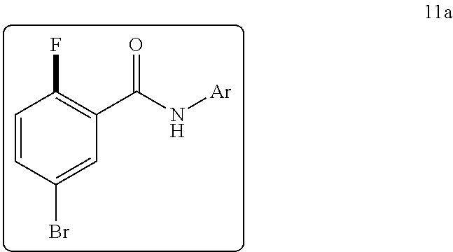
C1=CC(Br)=CC(C(N[Ar])=O)=C1F
